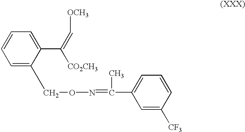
C1=C(CON=C(C)C2=CC=CC([CF3])=C2)C(C(=C[OCH3])[CO2CH3])=CC=C1
